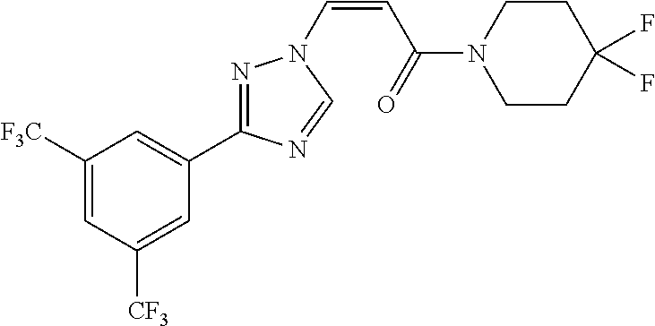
C1([F3C])=CC([CF3])=CC(C2=NN(C=CC(N3CCC(F)(F)CC3)=O)C=N2)=C1
